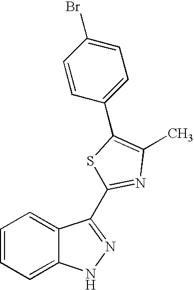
C1=CC=C2C(=C1)NN=C2C1=NC(C)=C(C2=CC=C(Br)C=C2)S1
